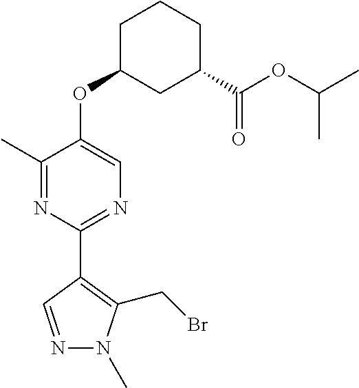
C1(C)=NC(C2=C(CBr)N(C)N=C2)=NC=C1OC1CC(C(OC(C)C)=O)CCC1
